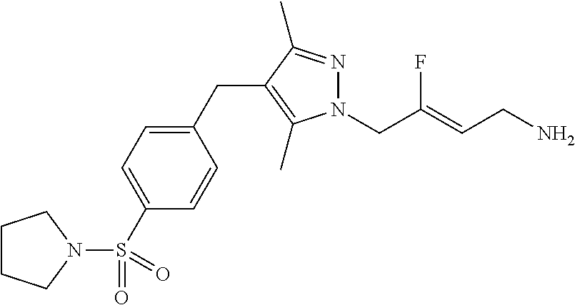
N1(CC(=CCN)F)N=C(C)C(CC2=CC=C(S(N3CCCC3)(=O)=O)C=C2)=C1C
